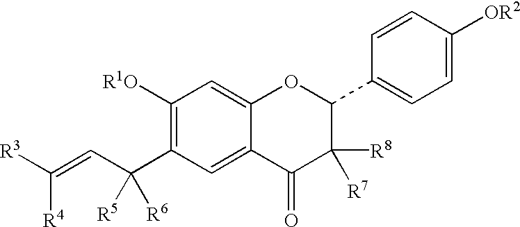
C1([R1O])=C(C(C=C([R3])[R4])([R5])[R6])C=C2C(=C1)OC(C1=CC=C([OR2])C=C1)C([R7])([R8])C2=O
